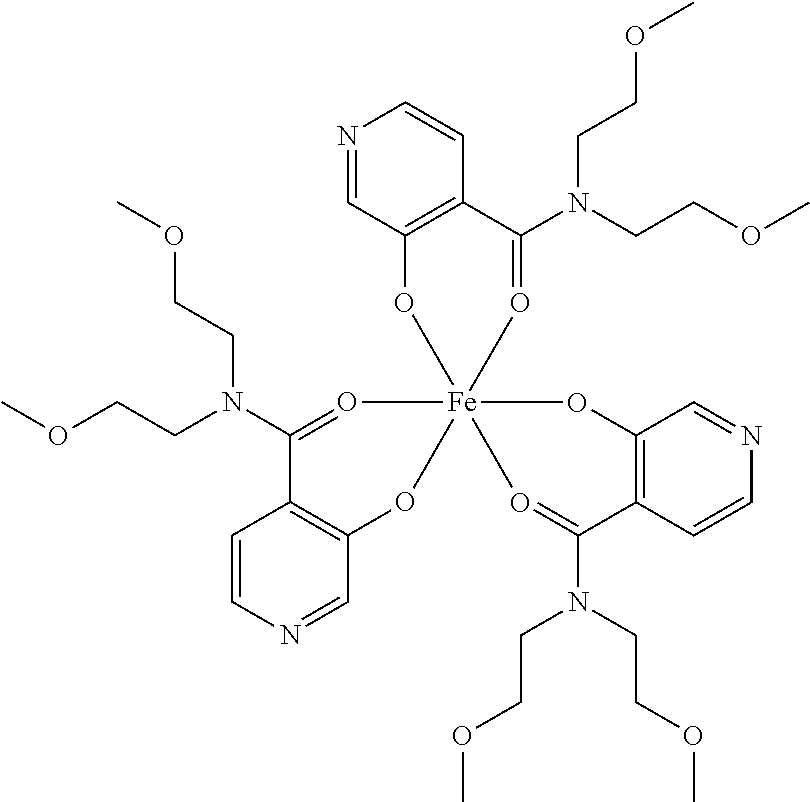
C1=CN=CC2=C1C(N(CCOC)CCOC)=O[Fe]13(O2)(OC2=C(C=CN=C2)C(N(CCOC)CCOC)=O1)O=C(N(CCOC)CCOC)C1=C(C=NC=C1)O3
